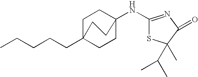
C1(NC23CCC(CCCCC)(CC2)CC3)=NC(=O)C(C(C)C)(C)S1
